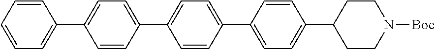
C1=CC=CC=C1C1=CC=C(C2=CC=C(C3=CC=C(C4CCN([Boc])CC4)C=C3)C=C2)C=C1
